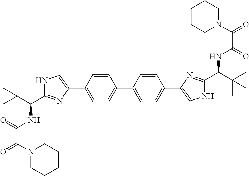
C1(C2=CC=C(C3=CNC(C(C(C)(C)C)NC(=O)C(=O)N4CCCCC4)=N3)C=C2)=CC=C(C2=CNC(C(C(C)(C)C)NC(C(=O)N3CCCCC3)=O)=N2)C=C1
